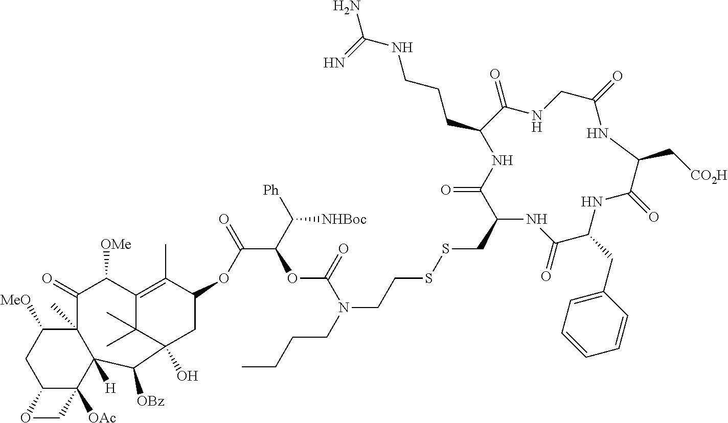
C12=C(C)C(OC(C(C([Ph])[NHBoc])OC(N(CCCC)CCSSCC3NC(=O)C(CC4=CC=CC=C4)NC(=O)C(C[CO2H])NC(=O)CNC(=O)C(CCCNC(N)=N)NC3=O)=O)=O)CC(O)(C1(C)C)C([OBz])C1([H])C(C)(C(=O)C2[OMe])C([MeO])CC2C1([OAc])CO2
